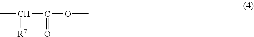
CC(C(OC)=O)[R7]
